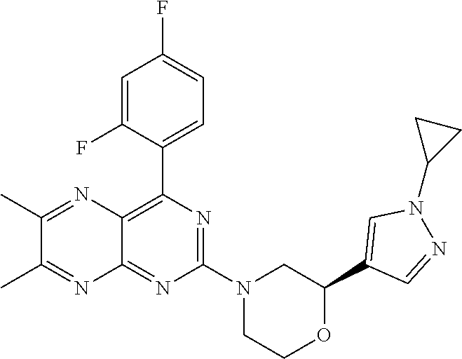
N1=C(N2CC(C3=CN(C4CC4)N=C3)OCC2)N=C2C(=C1C1=CC=C(F)C=C1F)N=C(C)C(C)=N2
